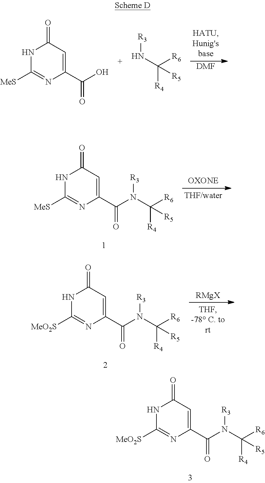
[DMF].N1C([MeS])=NC(C(O)=O)=CC1=O.[R3]NC([R4])([R6])[R5].N1C([MeS])=NC(C(=O)N([R3])C([R4])([R6])[R5])=CC1=O.[RMgX].N1C([MeO2S])=NC(C(=O)N([R3])C([R4])([R6])[R5])=CC1=O.N1C([MeO2S])=NC(C(=O)N([R3])C([R4])([R6])[R5])=CC1=O
